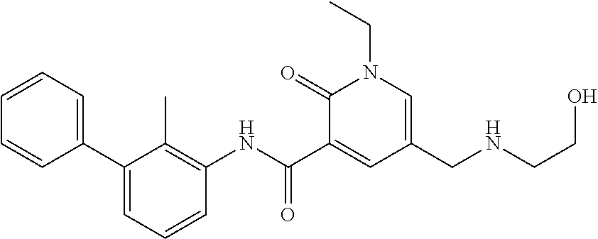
C1=CC=CC(C2=CC=CC(NC(C3=CC(CNCCO)=CN(CC)C3=O)=O)=C2C)=C1
